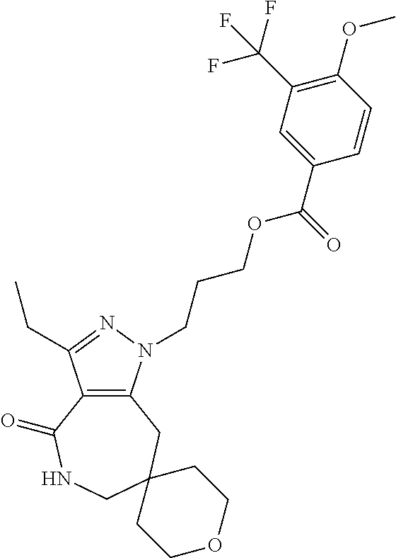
C12=C(N(CCCOC(C3=CC(C(F)(F)F)=C(OC)C=C3)=O)N=C1CC)CC1(CNC2=O)CCOCC1
